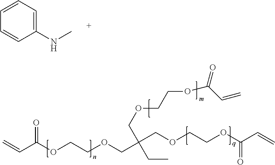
C1=CC=CC(NC)=C1.C(=C)C(OCCOCC(COCCOC(C=C)=O)(CC)COCCOC(C=C)=O)=O
